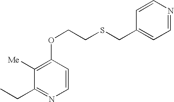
C1=CC(CSCCOC2=C([Me])C(CC)=NC=C2)=CC=N1
